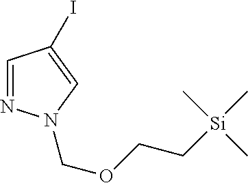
C1=NN(COCC[Si](C)(C)C)C=C1I
